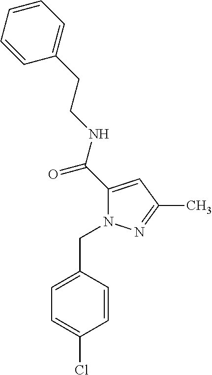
C1=CC=CC=C1CCNC(=O)C1=CC(C)=NN1CC1=CC=C(Cl)C=C1
